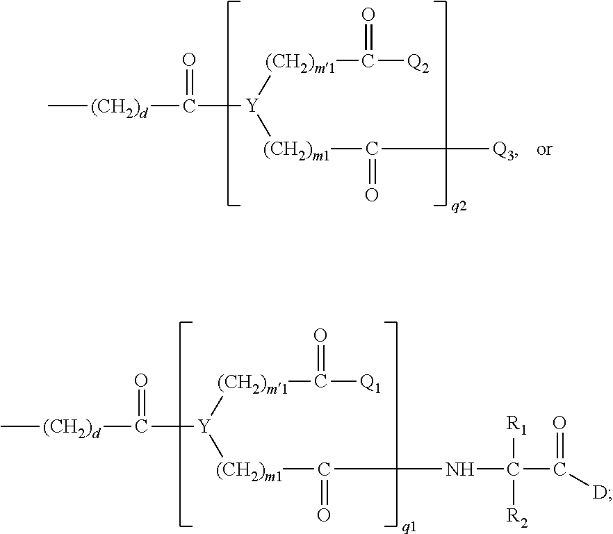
C[(CH2)d]C([Y]([(CH2)m1]C([Q3])=O)[(CH2)m1]C([Q2])=O)=O.C[(CH2)d]C([Y]([(CH2)m1]C(NC(C(=O)[D])([R1])[R2])=O)[(CH2)m1]C([Q1])=O)=O
